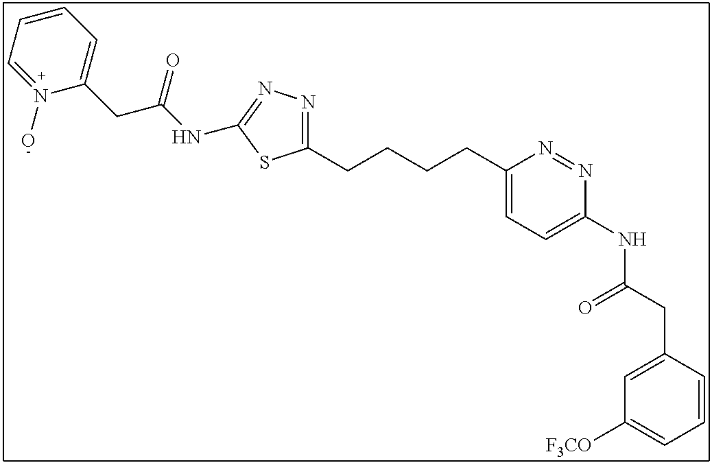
C1=CC(CC(NC2=CC=C(CCCCC3=NN=C(NC(CC4=CC=CC=N4O)=O)S3)N=N2)=O)=CC([F3CO])=C1
